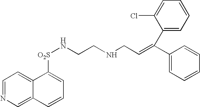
C1=NC=C2C(=C1)C([O2S]NCCNCC=C(C1=CC=CC=C1)C1=CC=CC=C1Cl)=CC=C2
